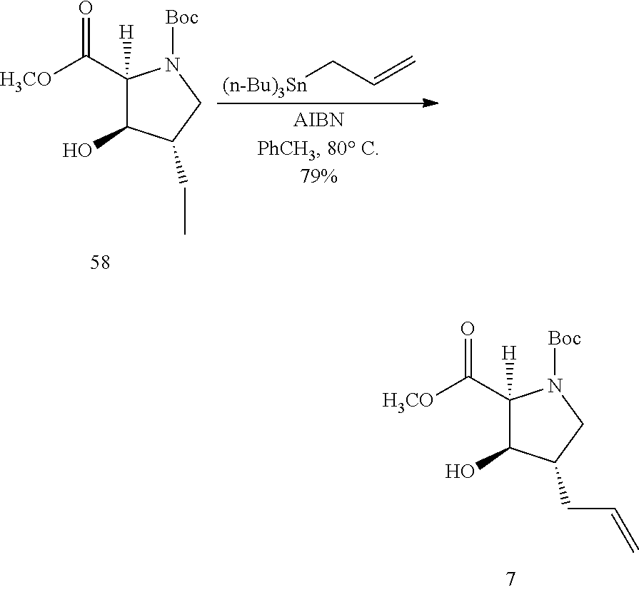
C1(C([H3CO])=O)([H])C(O)C(CC)CN1[Boc].[(n-Bu)3Sn]CC=C.C1(C([H3CO])=O)([H])C(O)C(CC=C)CN1[Boc]
